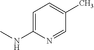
C1=C(NC)N=CC(C)=C1
